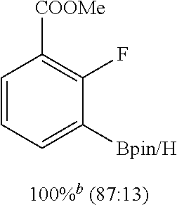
C1=CC=C([Bpin/H])C(F)=C1[COOMe]
